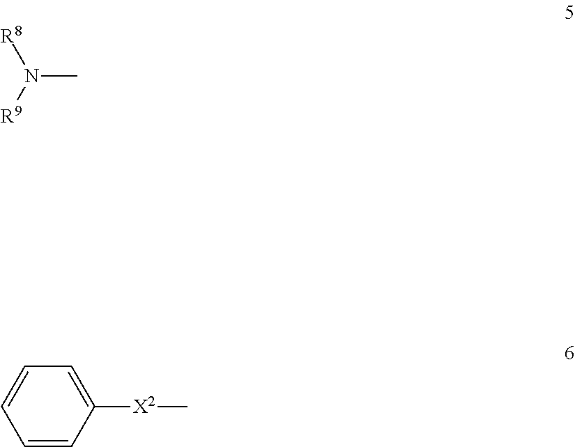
[R8]N([R9])C.C1=CC([X2]C)=CC=C1
